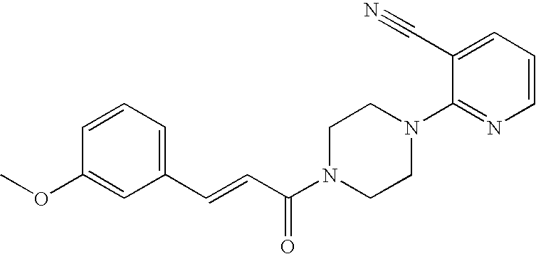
C1=CC=C(C=CC(N2CCN(C3=NC=CC=C3C#N)CC2)=O)C=C1OC
